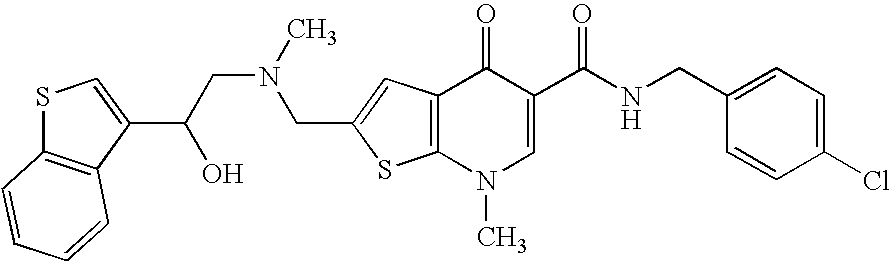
C(C1=CC2=C(S1)N(C)C=C(C(NCC1=CC=C(Cl)C=C1)=O)C2=O)N(CC(O)C1=CSC2=C1C=CC=C2)C
